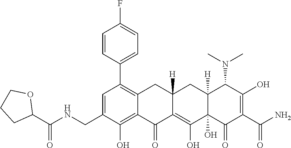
C1=C(CNC(C2OCCC2)=O)C(O)=C2C(=C1C1=CC=C(F)C=C1)CC1([H])C(=C(O)C3(O)C([H])(C1)C(N(C)C)C(O)=C(C(N)=O)C3=O)C2=O
